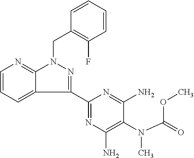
C1=CC=C2C(=N1)N(CC1=C(F)C=CC=C1)N=C2C1=NC(N)=C(N(C(=O)OC)C)C(N)=N1
